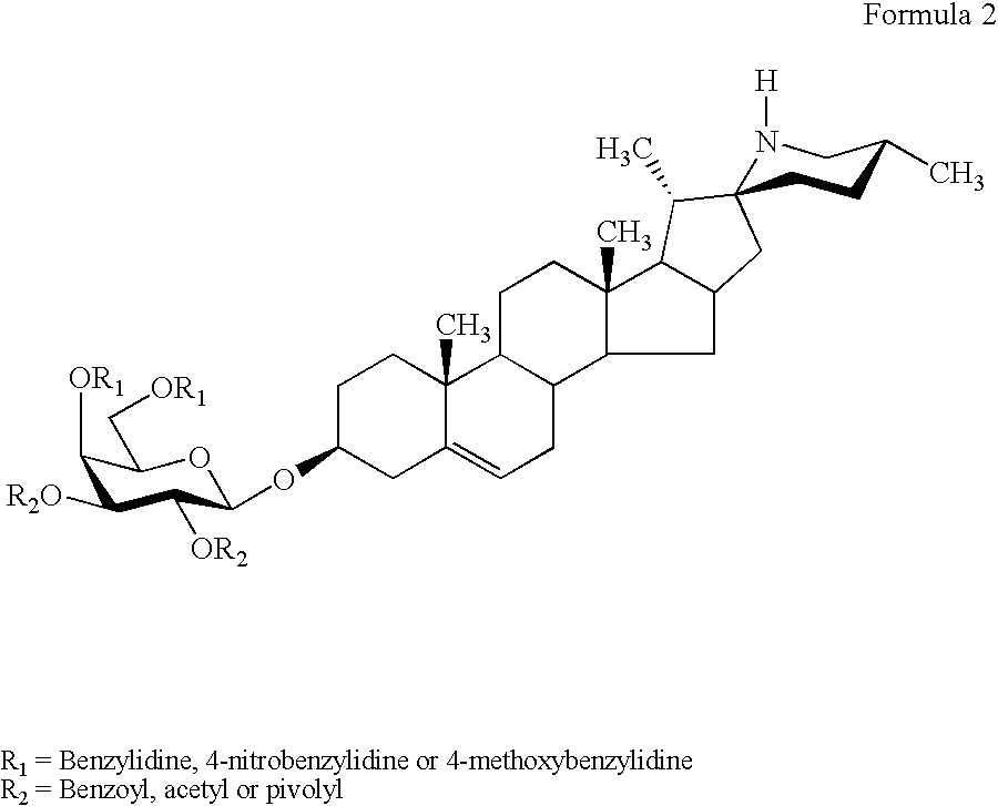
C1([OR1])C([R2O])C([OR2])C(OC2CC3=CCC4C(C3(C)CC2)CCC2(C)C4CC3C2C(C)C2(C3)N([H])CC(C)CC2)OC1C[OR1]
